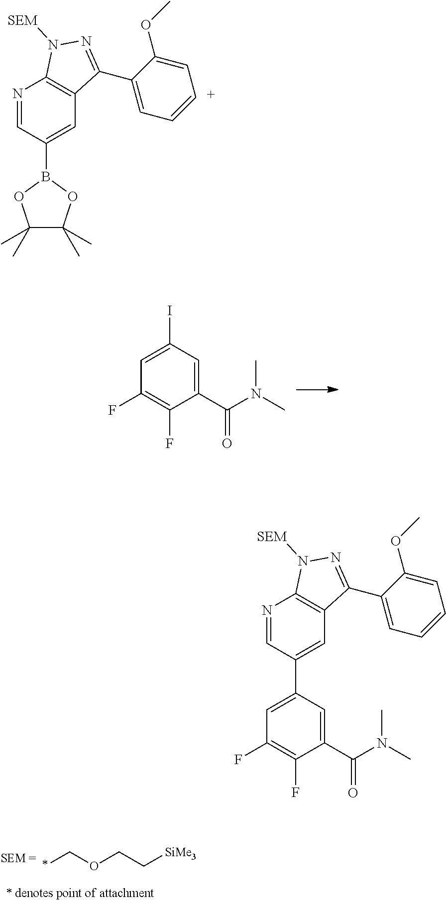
C1(I)=CC(F)=C(F)C(C(N(C)C)=O)=C1.*COCC[SiMe3].N1=CC(B2OC(C)(C)C(C)(C)O2)=CC2=C1N([SEM])N=C2C1=CC=[C+]C=C1OC.N1=CC(C2=CC(F)=C(F)C(C(N(C)C)=O)=C2)=CC2=C1N([SEM])N=C2C1=CC=CC=C1OC
